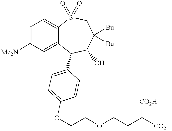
C1=C([Me2N])C=C2C(=C1)S(=O)(=O)CC([Bu])([Bu])C(O)C2C1=CC=C(OCCOCCC([CO2H])[CO2H])C=C1
